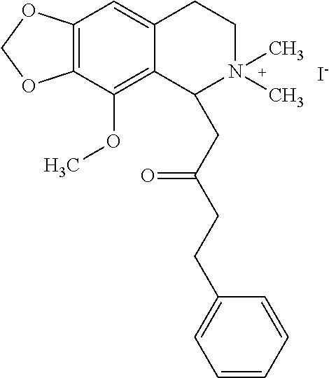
[I-].C12=C(C(OC)=C3C(=C1)CCN(C)(C)C3CC(CCC1=CC=CC=C1)=O)OCO2
